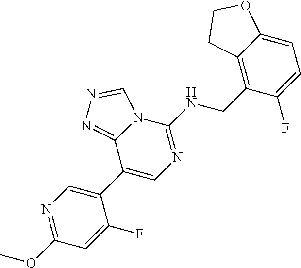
C1(C2=CN=C(OC)C=C2F)=CN=C(NCC2=C3C(=CC=C2F)OCC3)N2C1=NN=C2
